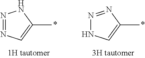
N1=NC(C)=CN1.N1=NC=C(C)N1
